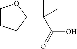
C1CCC(C(C)(C(=O)O)C)O1
